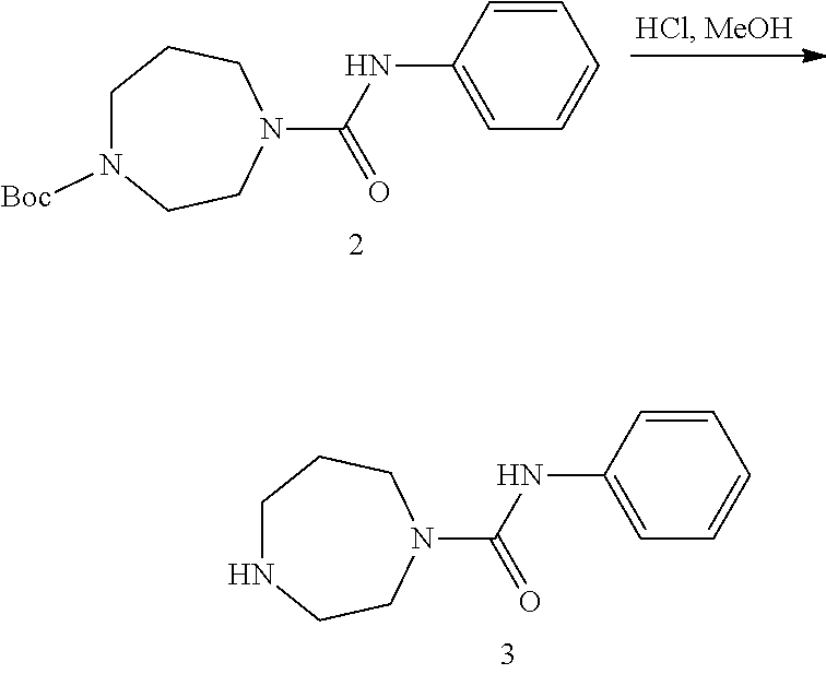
C1=C(NC(N2CCCN([Boc])CC2)=O)C=CC=C1.C1=C(NC(N2CCCNCC2)=O)C=CC=C1
